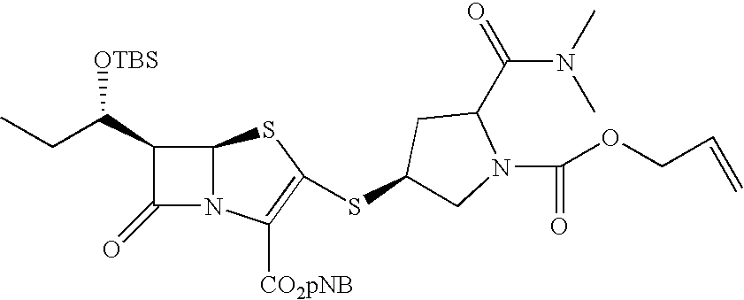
C1(C(CC)[OTBS])C(=O)N2C1SC(SC1CN(C(OCC=C)=O)C(C(N(C)C)=O)C1)=C2[CO2pNB]
